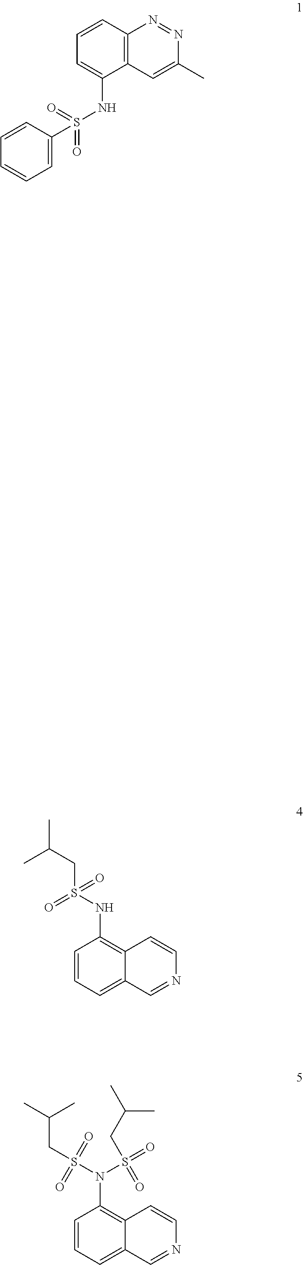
C1=CC2=C(C(NS(=O)(=O)C3=CC=CC=C3)=C1)C=C(C)N=N2.C1=CC(NS(=O)(CC(C)C)=O)=C2C(=C1)C=NC=C2.C1=CC(N(S(=O)(CC(C)C)=O)S(=O)(CC(C)C)=O)=C2C(=C1)C=NC=C2
